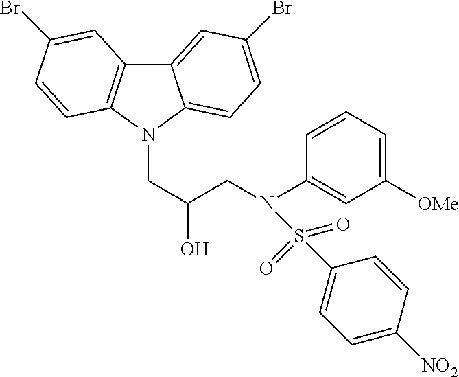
C12=CC(Br)=CC=C1N(CC(O)CN(S(C1=CC=C([NO2])C=C1)(=O)=O)C1=CC([OMe])=CC=C1)C1=C2C=C(Br)C=C1
